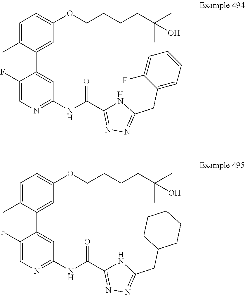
C1=C(C)C(C2=CC(NC(=O)C3=NN=C(CC4=CC=CC=C4F)N3)=NC=C2F)=CC(OCCCCC(C)(O)C)=C1.C1=C(C)C(C2=CC(NC(=O)C3=NN=C(CC4CCCCC4)N3)=NC=C2F)=CC(OCCCCC(C)(O)C)=C1
